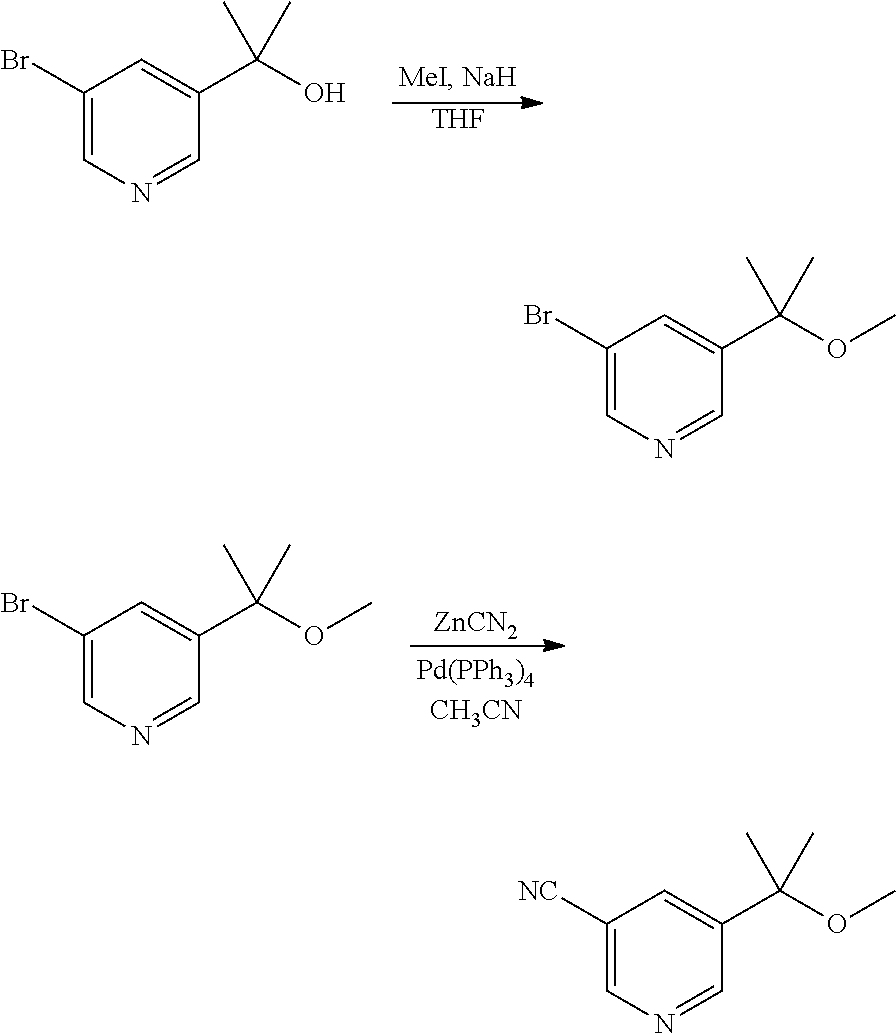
[THF].C1(Br)=CN=CC(C(O)(C)C)=C1.[ZnCN2].C1(Br)=CN=CC(C(OC)(C)C)=C1.C1(Br)=CN=CC(C(OC)(C)C)=C1.C1([NC])=CN=CC(C(OC)(C)C)=C1
